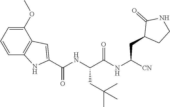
C1(C(=O)NC(C(=O)NC(CC2C(=O)NCC2)[CN])CC(C)(C)C)=CC2=C(N1)C=CC=C2OC
